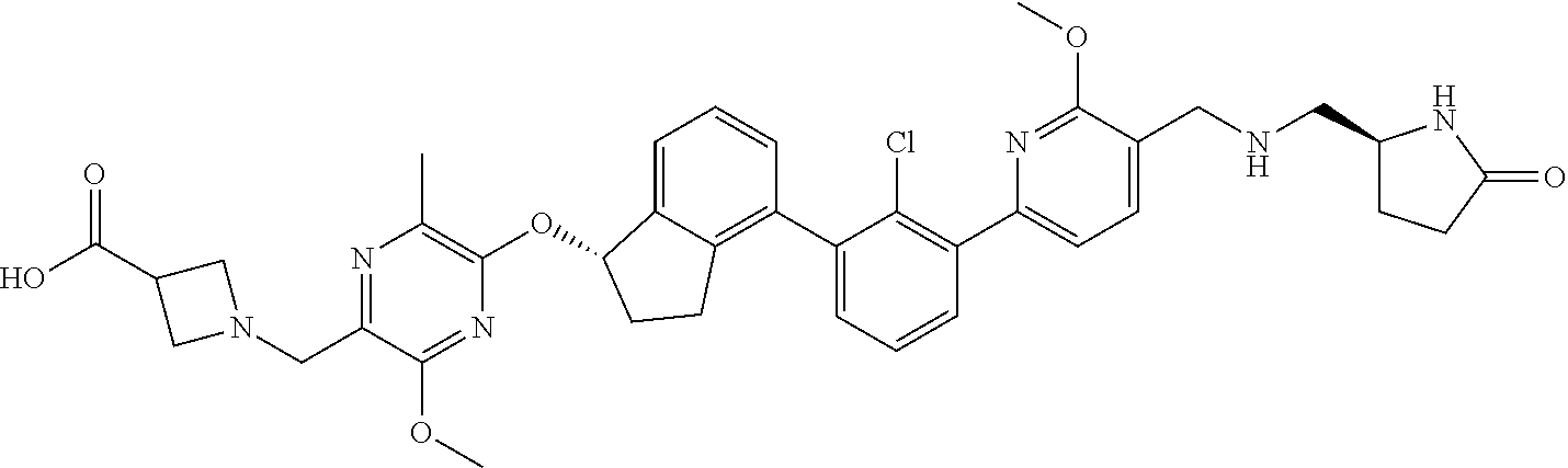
O(C1C2=CC=CC(C3=CC=CC(C4=CC=C(CNCC5CCC(=O)N5)C(OC)=N4)=C3Cl)=C2CC1)C1=C(C)N=C(CN2CC(C(O)=O)C2)C(OC)=N1
